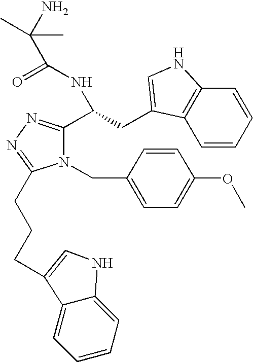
C1=CC=CC2=C1C(CC(NC(C(N)(C)C)=O)C1=NN=C(CCCC3=CNC4=CC=CC=C43)N1CC1=CC=C(OC)C=C1)=CN2
